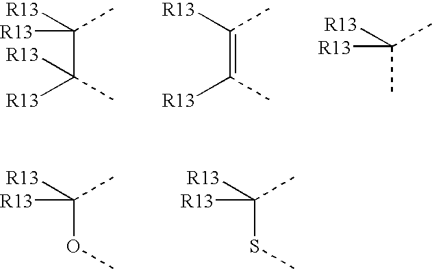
C(C([R13])(C)[R13])(C)([R13])[R13].C(=C([R13])C)(C)[R13].CC([R13])(C)[R13].O(C([R13])(C)[R13])C.S(C([R13])(C)[R13])C
